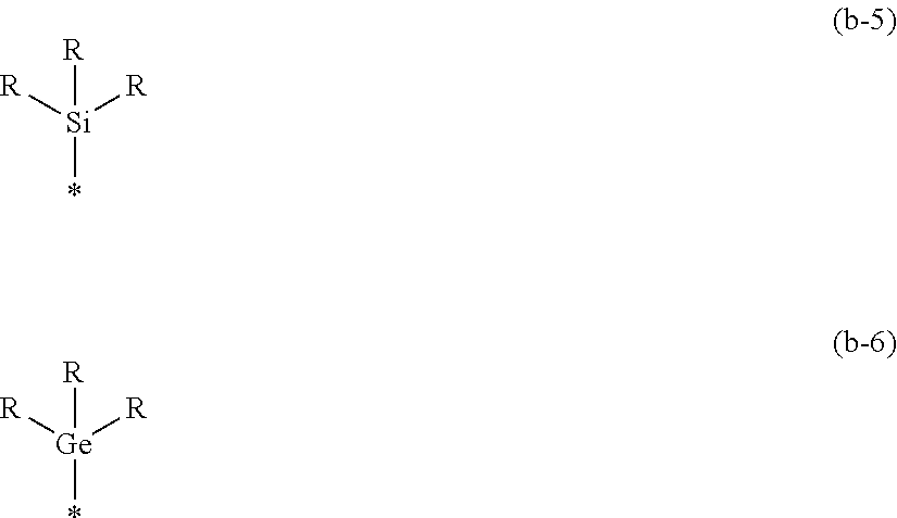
[Si](*)([R])([R])[R].[Ge](*)([R])([R])[R]
